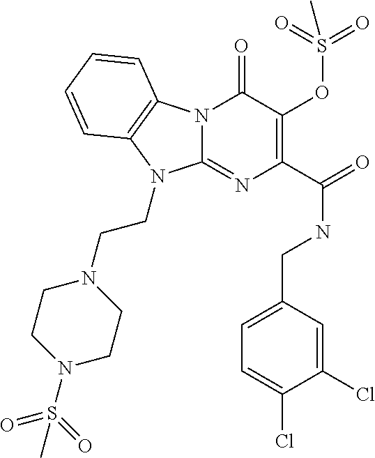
N12C(=NC(C(=O)NCC3=CC=C(Cl)C(Cl)=C3)=C(OS(=O)(=O)C)C1=O)N(CCN1CCN(S(=O)(=O)C)CC1)C1=C2C=CC=C1
